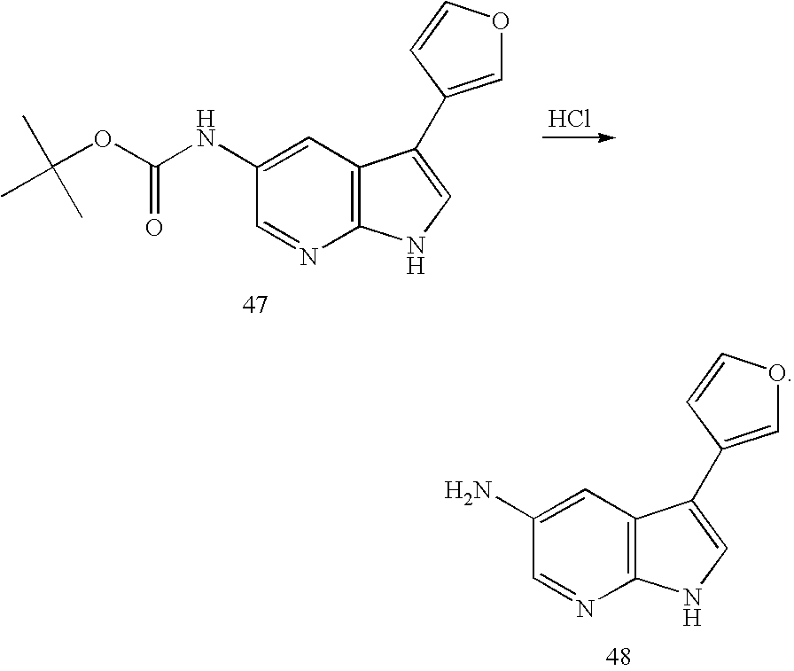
Cl.C12=C(C=C(NC(OC(C)(C)C)=O)C=N1)C(C1=COC=C1)=CN2.C12=C(C=C(N)C=N1)C(C1=COC=C1)=CN2
